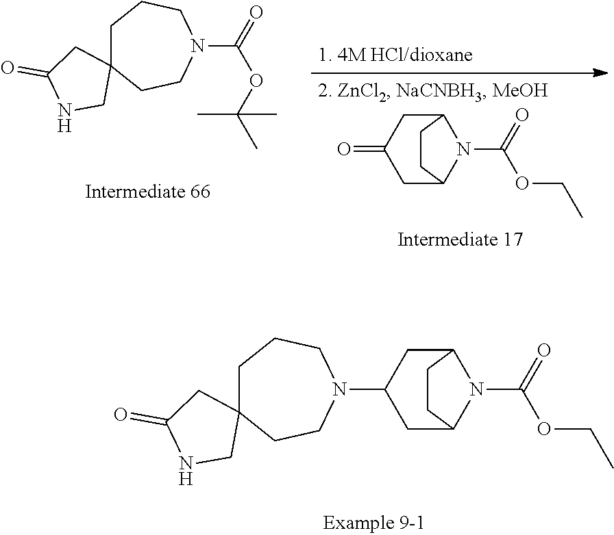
C12CC(N3CCC4(CCC3)CC(=O)NC4)CC(N1C(=O)OCC)CC2.C1C2(CCN(C(=O)OC(C)(C)C)CC1)CC(=O)NC2.C12CC(=O)CC(N1C(=O)OCC)CC2
